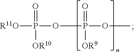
[R11O]P(=O)([OR10])OP(=O)([OR9])OC
